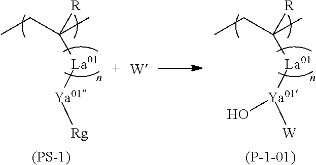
CCC([La01][Ya01][Rg])([R])C.[(PS-1)].[(P-1-01)].CCC([La01][Ya01]([W])O)([R])C
